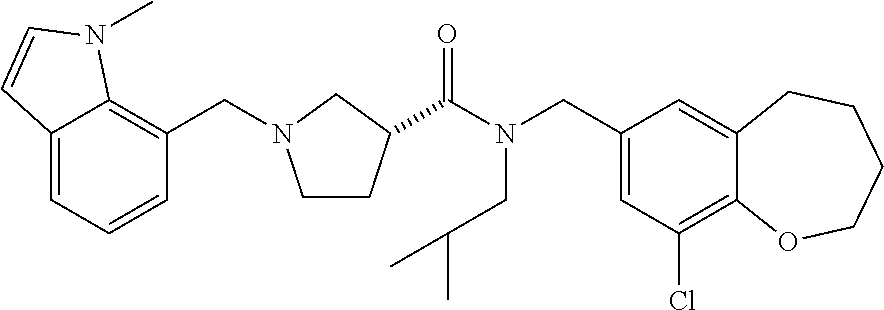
C1(CN(C(=O)C2CCN(CC3=C4C(=CC=C3)C=CN4C)C2)CC(C)C)=CC(Cl)=C2C(=C1)CCCCO2
